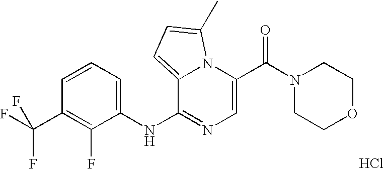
C1=C(C(N2CCOCC2)=O)N2C(=CC=C2C)C(NC2=CC=CC(C(F)(F)F)=C2F)=N1.Cl
